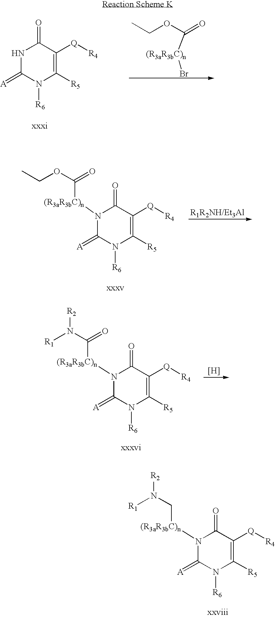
N1C(=[A])N([R6])C([R5])=C([Q][R4])C1=O.C(OC(=O)[(R3aR3bC)n]Br)C.N1([(R3aR3bC)n]C(OCC)=O)C(=[A])N([R6])C([R5])=C([Q][R4])C1=O.N1([(R3aR3bC)n]C(N([R1])[R2])=O)C(=[A])N([R6])C([R5])=C([Q][R4])C1=O.[H].N1([(R3aR3bC)n]CN([R1])[R2])C(=[A])N([R6])C([R5])=C([Q][R4])C1=O
